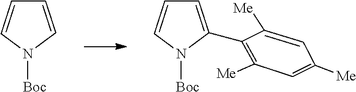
C1=CC=CN1[Boc].C1(C2=CC=CN2[Boc])=C([Me])C=C([Me])C=C1[Me]
